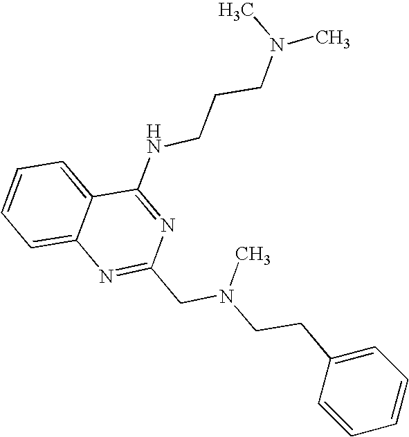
C1=CC=C2C(=C1)N=C(CN(CCC1=CC=CC=C1)C)N=C2NCCCN(C)C
